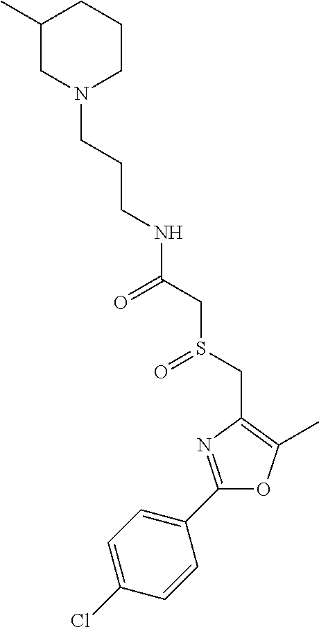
C(CCN1CCCC(C)C1)NC(CS(CC1=C(C)OC(C2=CC=C(Cl)C=C2)=N1)=O)=O
